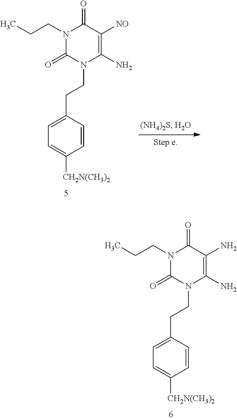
C1=CC(CCN2C(=O)N(CCC)C(=O)C([NO])=C2N)=CC=C1[CH2N(CH3)2].C1=CC(CCN2C(=O)N(CCC)C(=O)C(N)=C2N)=CC=C1[CH2N(CH3)2]
